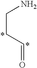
C(CC=O)N
